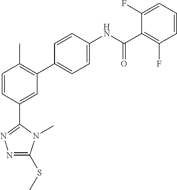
C1=CC(C2=NN=C(SC)N2C)=CC(C2=CC=C(NC(C3=C(F)C=CC=C3F)=O)C=C2)=C1C
